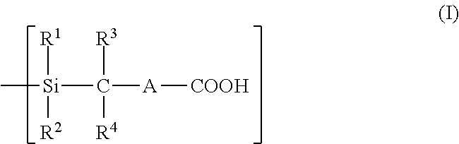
C[Si]([R1])([R2])C([R3])([R4])[A][COOH]
